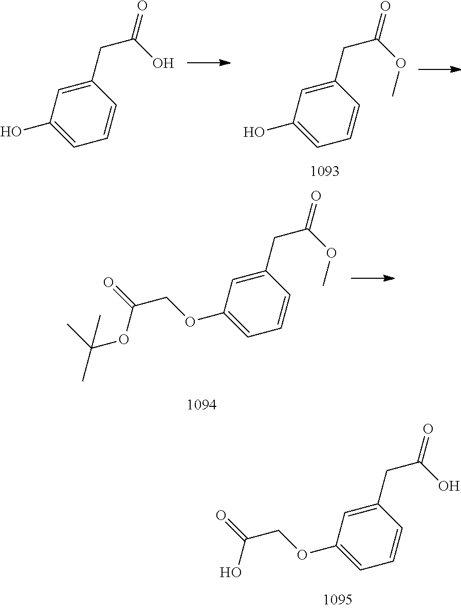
C(C1=CC(O)=CC=C1)C(O)=O.C(C1=CC(O)=CC=C1)C(OC)=O.C(C1=CC(OCC(=O)OC(C)(C)C)=CC=C1)C(OC)=O.C(C1=CC(OCC(=O)O)=CC=C1)C(O)=O
